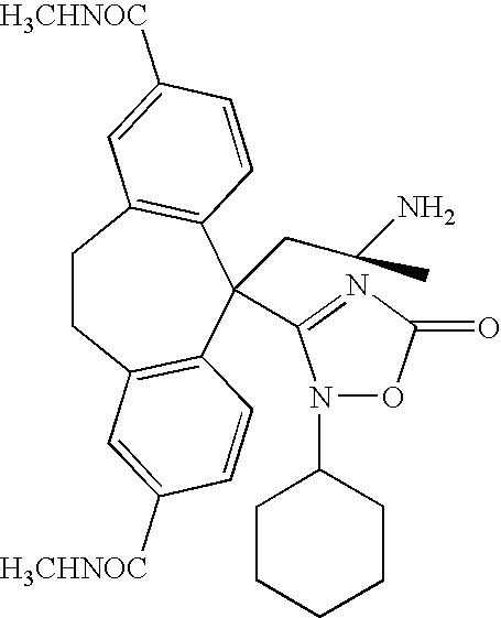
C1CC2=C(C(CC(N)C)(C3=NC(=O)ON3C3CCCCC3)C3=C1C=C([H3CHNOC])C=C3)C=CC([H3CHNOC])=C2
